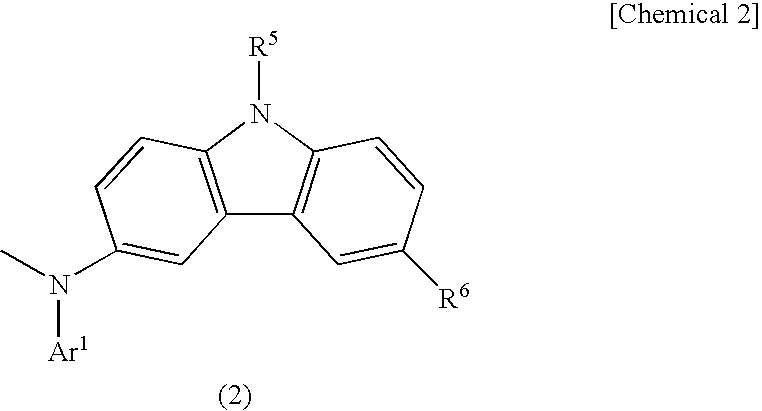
C12=C(N([R5])C3=C1C=C([R6])C=C3)C=CC(N(C)[Ar1])=C2
